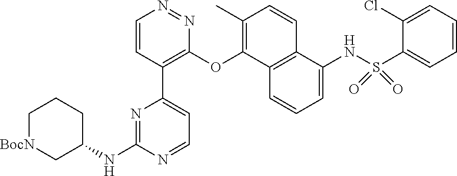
C1=CC(C2=CC=NC(NC3CCC[BocN]C3)=N2)=C(OC2=C(C)C=CC3=C2C=CC=C3NS(C2=CC=CC=C2Cl)(=O)=O)N=N1
